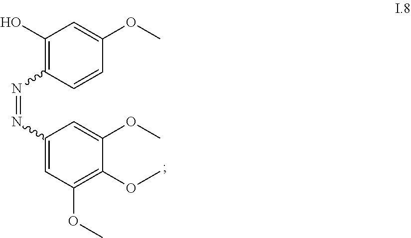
C1(O)=C(N=NC2=CC(OC)=C(OC)C(OC)=C2)C=CC(OC)=C1
